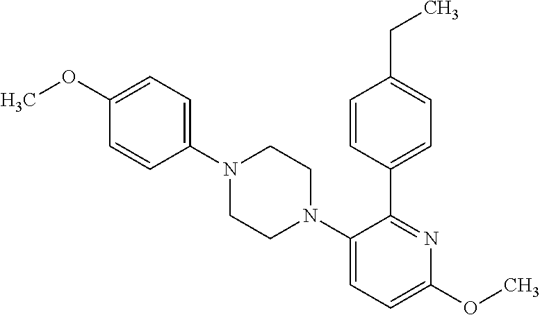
C1(N2CCN(C3=CC=C(OC)N=C3C3=CC=C(CC)C=C3)CC2)=CC=C(OC)C=C1
